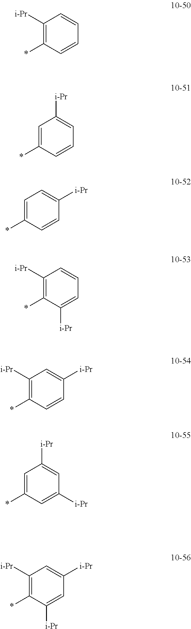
C1([i-Pr])=C(*)C=CC=C1.C1=C(*)C=CC=C1[i-Pr].C1=C(*)C=CC([i-Pr])=C1.C1([i-Pr])=C(*)C([i-Pr])=CC=C1.C1([i-Pr])=C(*)C=CC([i-Pr])=C1.C1=C(*)C=C([i-Pr])C=C1[i-Pr].C1([i-Pr])=C(*)C([i-Pr])=CC([i-Pr])=C1
